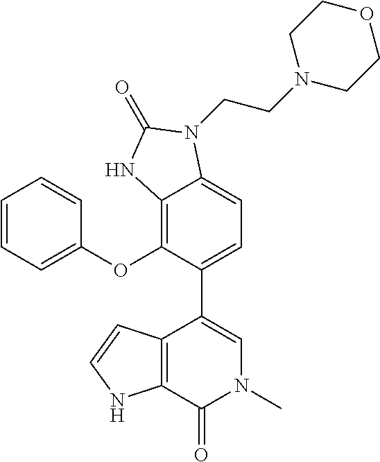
C12=C(OC3=CC=CC=C3)C(C3=CN(C)C(=O)C4=C3C=CN4)=CC=C1N(CCN1CCOCC1)C(=O)N2
